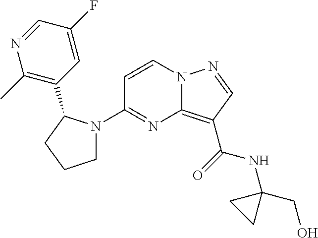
C1(N2CCCC2C2=C(C)N=CC(F)=C2)=NC2=C(C(=O)NC3(CO)CC3)C=NN2C=C1
